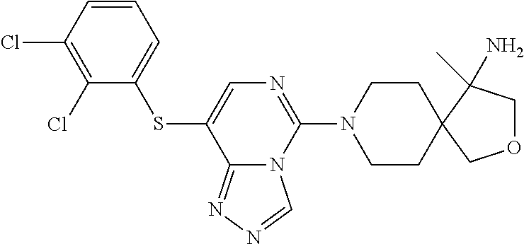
C1CN(C2=NC=C(SC3=CC=CC(Cl)=C3Cl)C3=NN=CN23)CCC12C(C)(N)COC2
